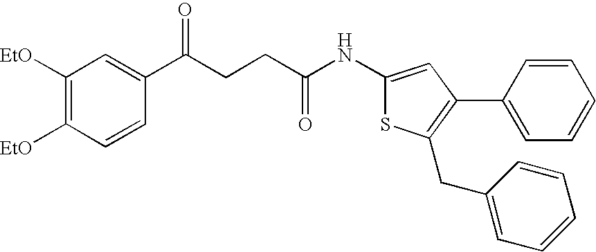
C1([EtO])=C([EtO])C=CC(C(CCC(NC2=CC(C3=CC=CC=C3)=C(CC3=CC=CC=C3)S2)=O)=O)=C1
